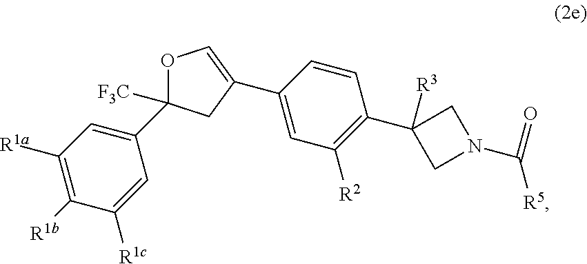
O1C=C(C2=CC([R2])=C(C3([R3])CN(C([R5])=O)C3)C=C2)CC1(C1=CC([R1a])=C([R1b])C([R1c])=C1)[F3C]
